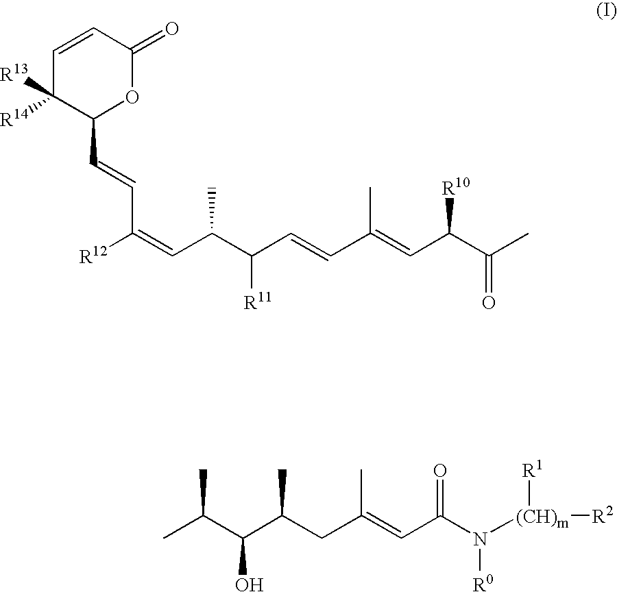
C1=CC(=O)OC(C=CC([R12])=CC(C(C=CC(=CC(C(C)=O)[R10])C)[R11])C)C1([R14])[R13].C(C(C(CC(=CC(N([(CH)m]([R2])[R1])[R0])=O)C)C)O)(C)C
